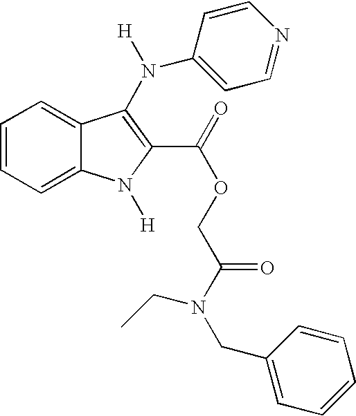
C1=CC=C2C(=C1)N([H])C(C(OCC(N(CC1=CC=CC=C1)CC)=O)=O)=C2N(C1=CC=NC=C1)[H]
